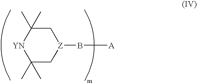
C1(C)(C)C[Z](B[A])CC(C)(C)[YN]1
